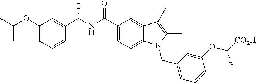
C1=CC=C(CN2C3=CC=C(C(NC(C4=CC(OC(C)C)=CC=C4)C)=O)C=C3C(C)=C2C)C=C1OC([CO2H])C
